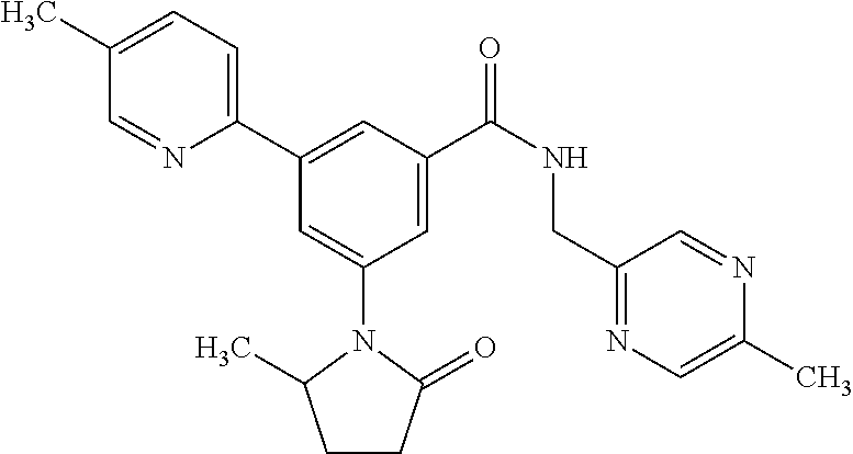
C1(C)=CC=C(C2=CC(C(NCC3=NC=C(C)N=C3)=O)=CC(N3C(C)CCC3=O)=C2)N=C1
